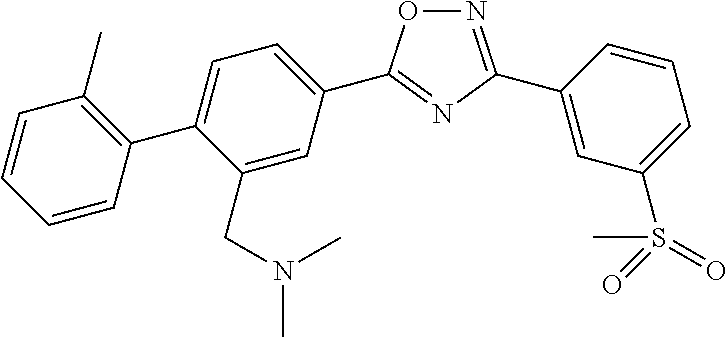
C1(C2=CC=C(C3=NC(C4=CC(S(C)(=O)=O)=CC=C4)=NO3)C=C2CN(C)C)=C(C)C=CC=C1
